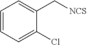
C1=C(Cl)C(C[NCS])=CC=C1
